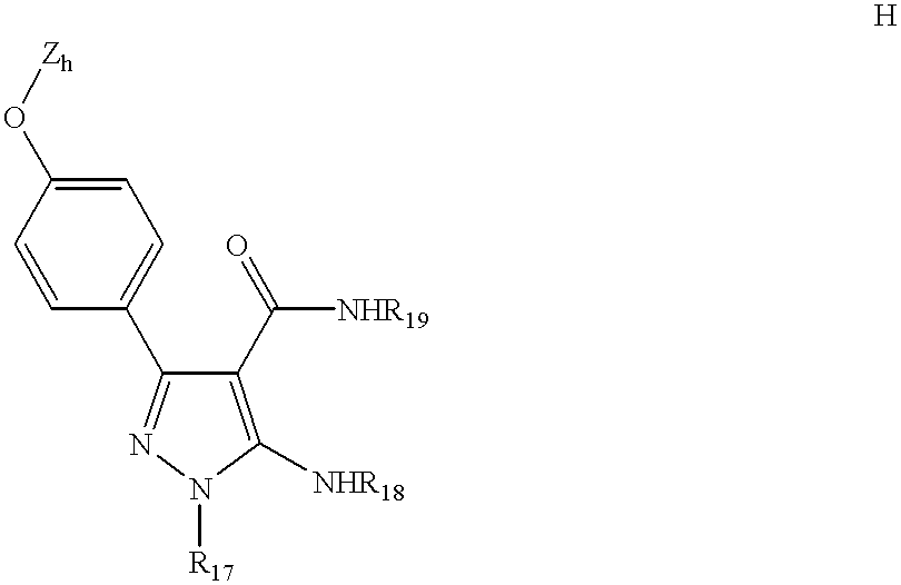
C1=C(O[Zh])C=CC(C2=NN([R17])C([NHR18])=C2C([NHR19])=O)=C1
